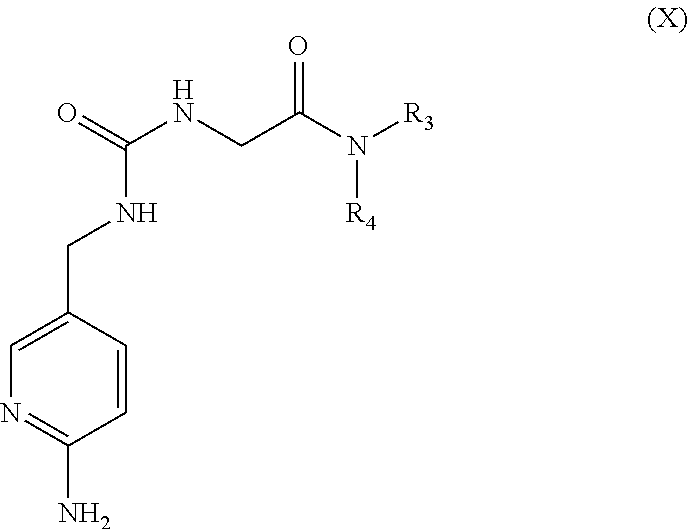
N1=C(N)C=CC(CNC(NCC(N([R3])[R4])=O)=O)=C1
